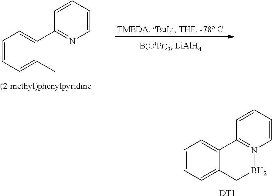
C1=CC=C2C(=C1)C1=N(C=CC=C1)BC2.[DT1].C1=CC=C(C)C(C2=NC=CC=C2)=C1
